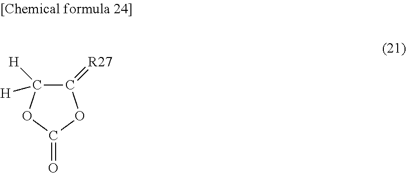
C1(=[R27])C([H])([H])OC(=O)O1
